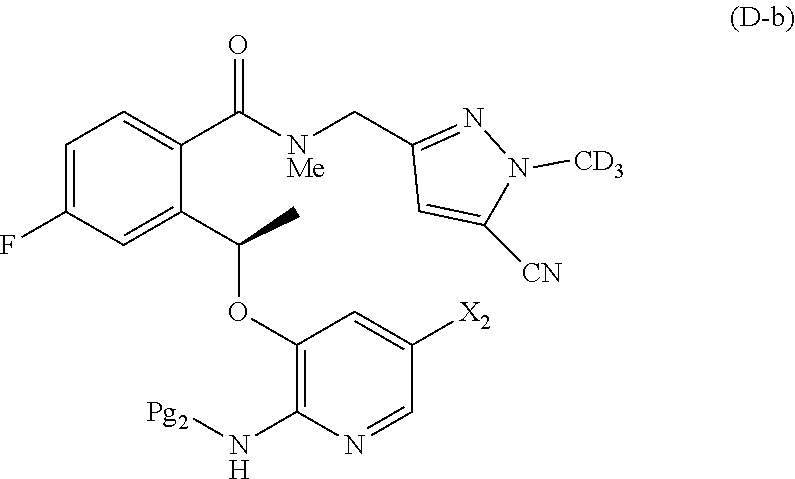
C1=C(F)C=C(C(C)OC2=C(N[Pg2])N=CC([X2])=C2)C(C([NMe]CC2=NN([CD3])C([CN])=C2)=O)=C1
